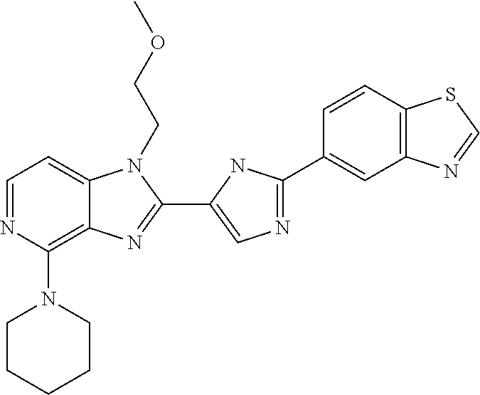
C1=NC(N2CCCCC2)=C2C(=C1)N(CCOC)C(C1=CN=C(C3=CC4=C(C=C3)SC=N4)N1)=N2
